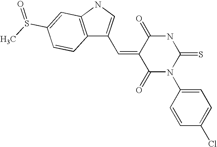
C12=C(NC=C1C=C1C(=O)N(C3=CC=C(Cl)C=C3)C(=S)NC1=O)C=C(S(C)=O)C=C2
